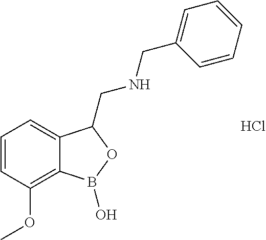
C12=CC=CC(OC)=C1B(O)OC2CNCC1=CC=CC=C1.Cl
